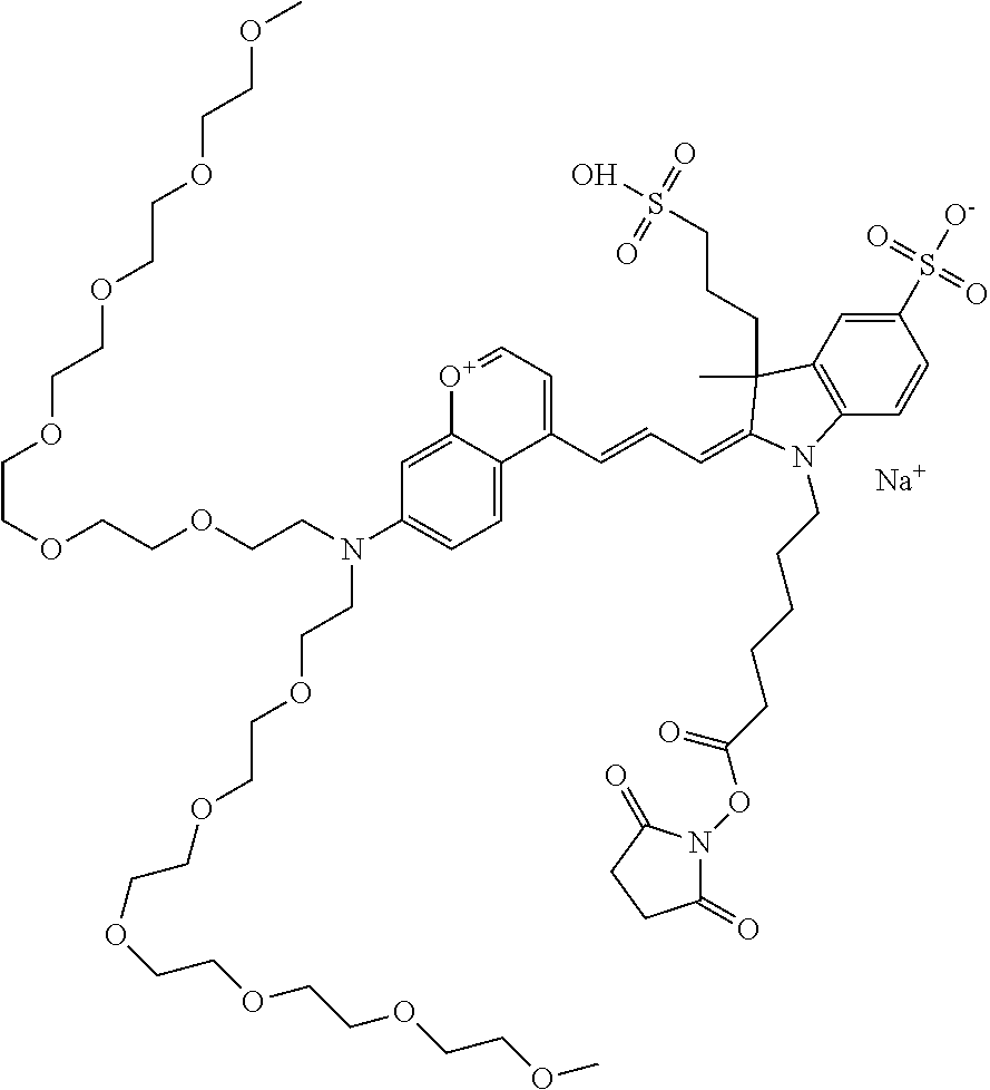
[Na].C(OCCOCCN(CCOCCOCCOCCOCCOCCOC)C1=CC=C2C(=C1)[O+]=CC=C2C=CC=C1C(C)(CCCS(O)(=O)=O)C2=C(C=CC(S([O-])(=O)=O)=C2)N1CCCCCC(ON1C(=O)CCC1=O)=O)COCCOCCOCCOC
